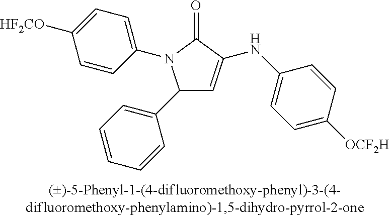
C1(C2=CC=CC=C2)C=C(NC2=CC=C([OCF2H])C=C2)C(=O)N1C1=CC=C([OCF2H])C=C1
